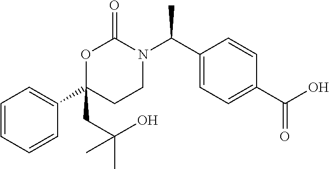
C1=CC=CC(C2(CC(C)(C)O)CCN(C(C3=CC=C(C(O)=O)C=C3)C)C(=O)O2)=C1
